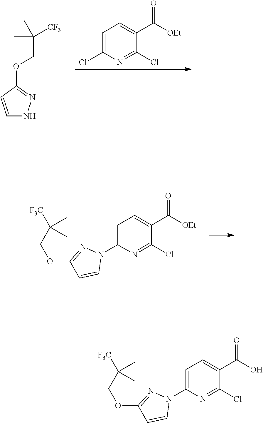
C1(C([OEt])=O)=CC=C(Cl)N=C1Cl.C1=CC(OCC(C)(C)[CF3])=NN1.C1(C([OEt])=O)=CC=C(N2N=C(OCC([F3C])(C)C)C=C2)N=C1Cl.C1(C(O)=O)=CC=C(N2N=C(OCC([F3C])(C)C)C=C2)N=C1Cl
